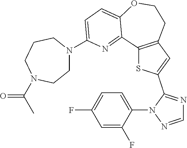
C1=NN(C2=CC=C(F)C=C2F)C(C2=CC3=C(S2)C2=NC(N4CCN(C(=O)C)CCC4)=CC=C2OCC3)=N1
